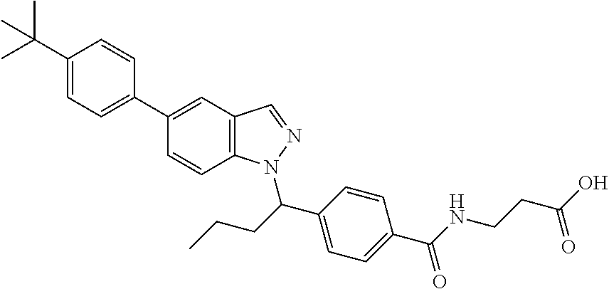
C1(C(C)(C)C)=CC=C(C2=CC3=C(C=C2)N(C(CCC)C2=CC=C(C(NCCC(O)=O)=O)C=C2)N=C3)C=C1
